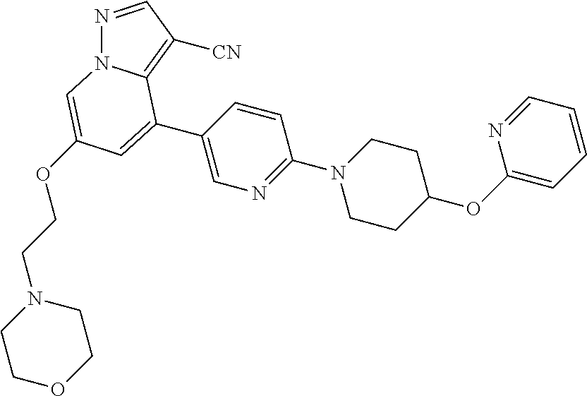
C1(C2=CC(OCCN3CCOCC3)=CN3N=CC([CN])=C32)=CN=C(N2CCC(OC3=CC=CC=N3)CC2)C=C1
